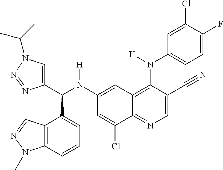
C1(N(C(C2=CN(C(C)C)N=N2)C2=CC=CC3=C2C=NN3C)[H])=CC2=C(N(C3=CC=C(F)C(Cl)=C3)[H])C(C#N)=CN=C2C(Cl)=C1
